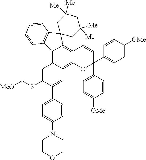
C12=C3C(=C4C(=C1C1(C5=C2C=CC=C5)CC([Me])([Me])CC([Me])([Me])C1)C=CC(C1=CC=C([OMe])C=C1)(C1=CC=C([OMe])C=C1)O4)C=C(C1=CC=C(N2CCOCC2)C=C1)C(SC[MeO])=C3
